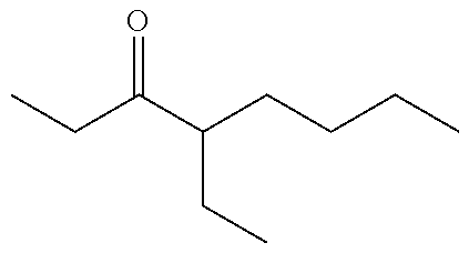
CCC(C(CCCC)CC)=O
